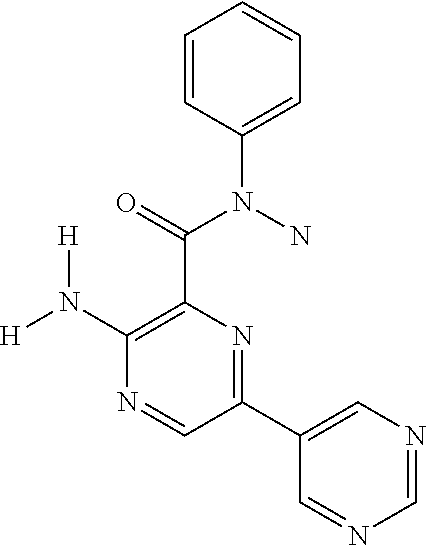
C1=C(N(C(C2=C(N([H])[H])N=CC(C3=CN=CN=C3)=N2)=O)N)C=CC=C1
